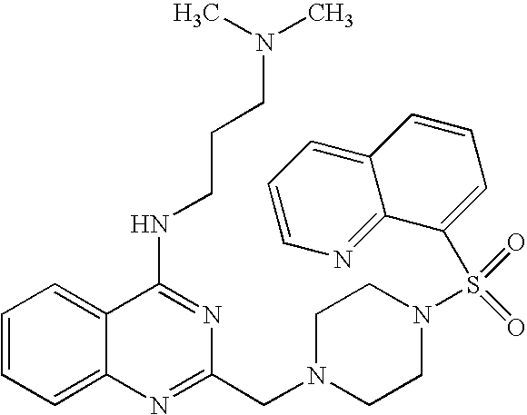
C1=CC=C2C(=C1)C(NCCCN(C)C)=NC(CN1CCN(S(=O)(=O)C3=CC=CC4=CC=CN=C43)CC1)=N2
